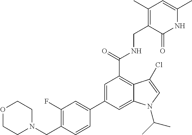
N1C(C)=CC(C)=C(CNC(C2=C3C(=CC(C4=CC(F)=C(CN5CCOCC5)C=C4)=C2)N(C(C)C)C=C3Cl)=O)C1=O
